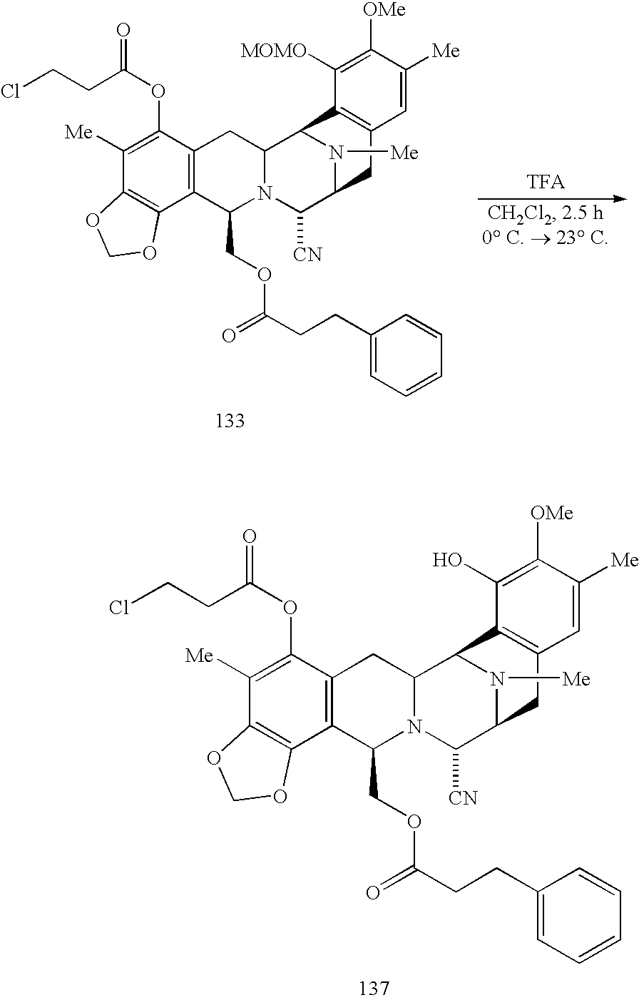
C12=C(C3C4N(C(COC(=O)CCC5=CC=CC=C5)C5=C(C(OC(=O)CCCl)=C([Me])C6=C5OCO6)C4)C([CN])C(C1)N3[Me])C(O)=C([OMe])C([Me])=C2.[TFA].C12=C(C3C4N(C(COC(=O)CCC5=CC=CC=C5)C5=C(C(OC(=O)CCCl)=C([Me])C6=C5OCO6)C4)C([CN])C(C1)N3[Me])C([MOMO])=C([OMe])C([Me])=C2
